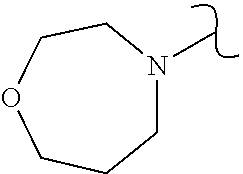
C1N(C)CCOCC1
